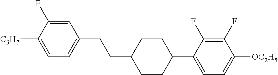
C1=C(F)C([C3H7])=CC=C1CCC1CCC(C2=CC=C([OC2H5])C(F)=C2F)CC1
